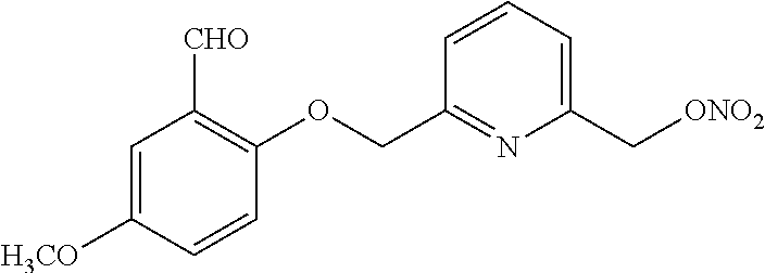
C1=C([H3CO])C=CC(OCC2=NC(C[ONO2])=CC=C2)=C1[CHO]
